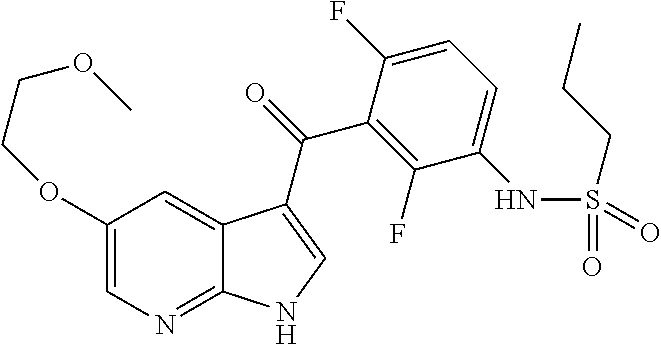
C1(OCCOC)=CN=C2C(=C1)C(C(=O)C1=C(F)C(NS(CCC)(=O)=O)=CC=C1F)=CN2
